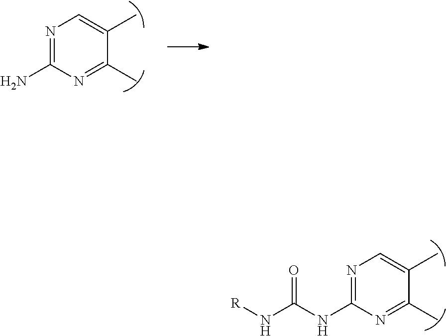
N1=C(NC(N[R])=O)N=C(C)C(C)=C1.N1=C(N)N=C(C)C(C)=C1
